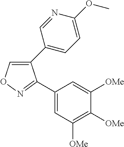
C1(C2=CC=C(OC)N=C2)=CON=C1C1=CC([OMe])=C([OMe])C([OMe])=C1
